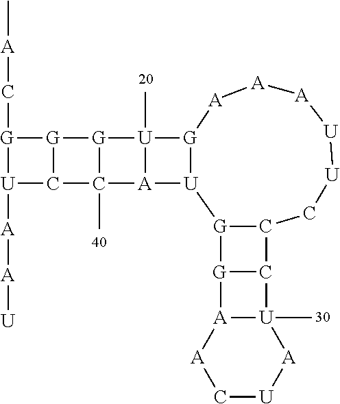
[U]12(C)[A](C3(C)[G]1[G]1C3[U]([A][A][U])[G]1C[A]C)[U]1[G]3[G]4C(C3C[U][U][A][A][A][G]21)[U]1(C)[A]4[A]C[U][A]1
